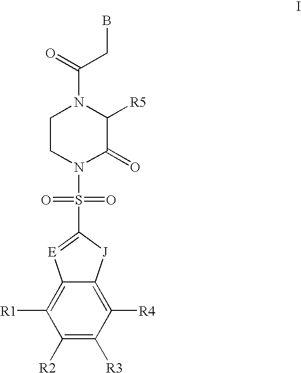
C1([R2])=C([R3])C([R4])=C2C(=C1[R1])[E]=C(S(=O)(=O)N1C(=O)C([R5])N(C(=O)CB)CC1)[J]2
